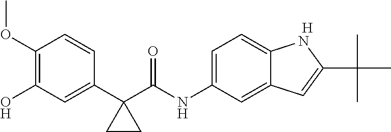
[H].C1(OC)=C(O)C=C(C2(C(NC3=CC=C4C(=C3)C=C(C(C)(C)C)N4)=O)CC2)C=C1
